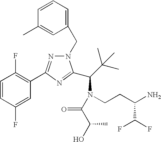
N1(CC2=CC=CC(C)=C2)N=C(C2=C(F)C=CC(F)=C2)N=C1C(C(C)(C)C)N(CCC(N)C(F)F)C(C(C)O)=O
